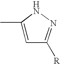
C1([R])=NNC(C)=C1
